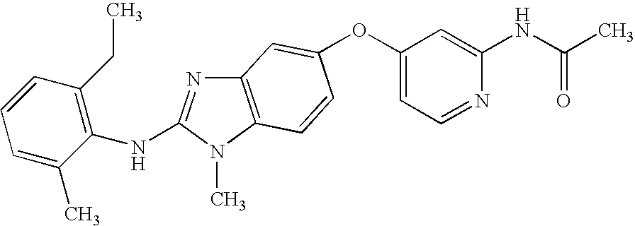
O(C1=CC=NC(NC(C)=O)=C1)C1=CC2=C(N(C)C(NC3=C(CC)C=CC=C3C)=N2)C=C1
